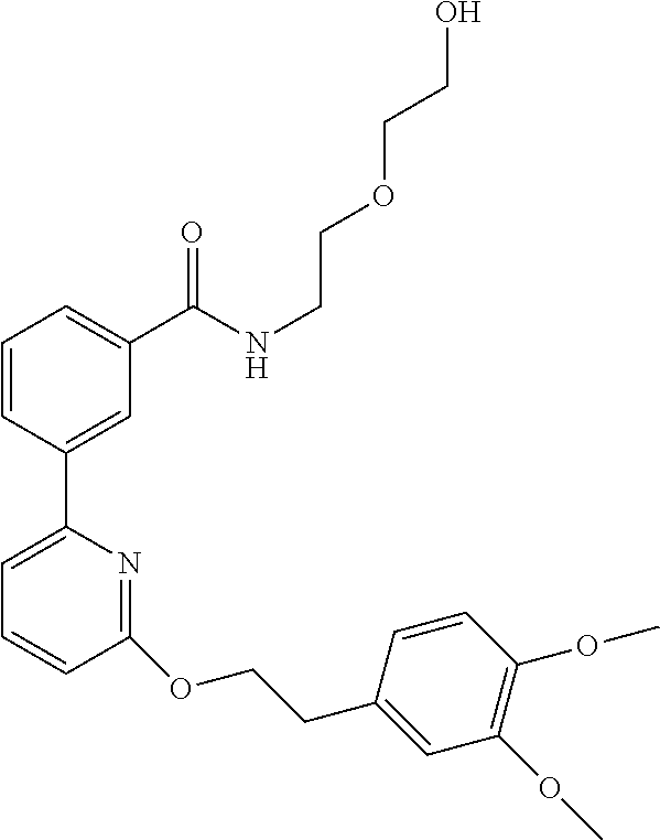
C1=CC(C2=CC=CC(OCCC3=CC(OC)=C(OC)C=C3)=N2)=CC(C(NCCOCCO)=O)=C1
